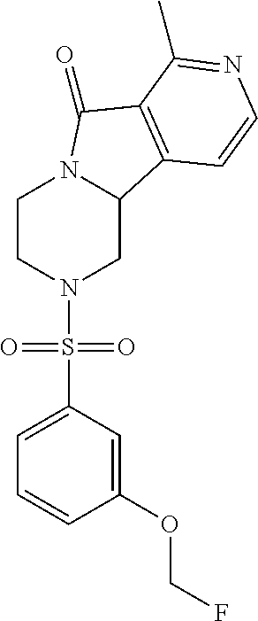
C1CN(S(C2=CC=CC(OCF)=C2)(=O)=O)CC2N1C(=O)C1=C2C=CN=C1C
